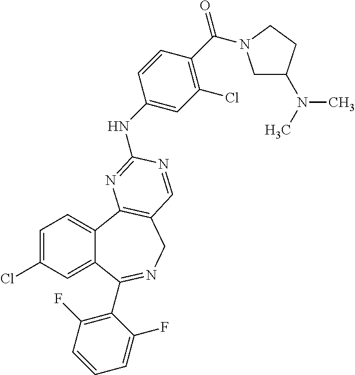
C1=C(Cl)C=C2C(=C1)C1=C(CN=C2C2=C(F)C=CC=C2F)C=NC(NC2=CC(Cl)=C(C(=O)N3CC(N(C)C)CC3)C=C2)=N1
